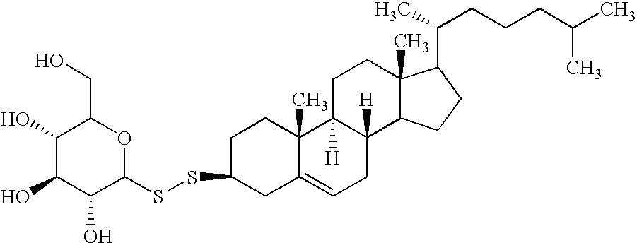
C1(O)C(O)C(O)C(SSC2CCC3(C)C(=CCC4([H])C3([H])CCC3(C)C4CCC3C(C)CCCC(C)C)C2)OC1CO
